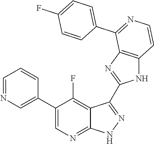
C1=NC=C(C2=CN=C3C(=C2F)C(C2=NC4=C(N2)C=CN=C4C2=CC=C(F)C=C2)=NN3)C=C1
